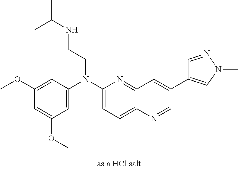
C1=C(N(C2=CC=C3C(=N2)C=C(C2=CN(C)N=C2)C=N3)CCNC(C)C)C=C(OC)C=C1OC
